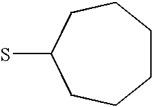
C1CCCC(S)CC1
